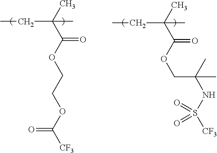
C(C)(C(OCCOC([CF3])=O)=O)(C)CC.C(C)(C(OCC(NS([CF3])(=O)=O)(C)C)=O)(C)CC
